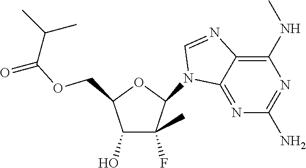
C(OCC1C(O)C(C)(F)C(N2C3=NC(N)=NC(NC)=C3N=C2)O1)(=O)C(C)C
